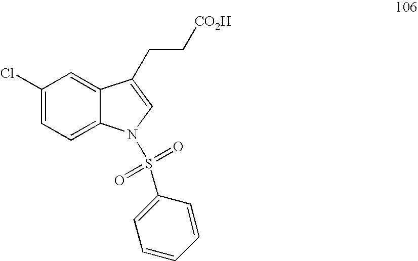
C1(Cl)=CC=C2C(=C1)C(CC[CO2H])=CN2S(=O)(=O)C1=CC=CC=C1
